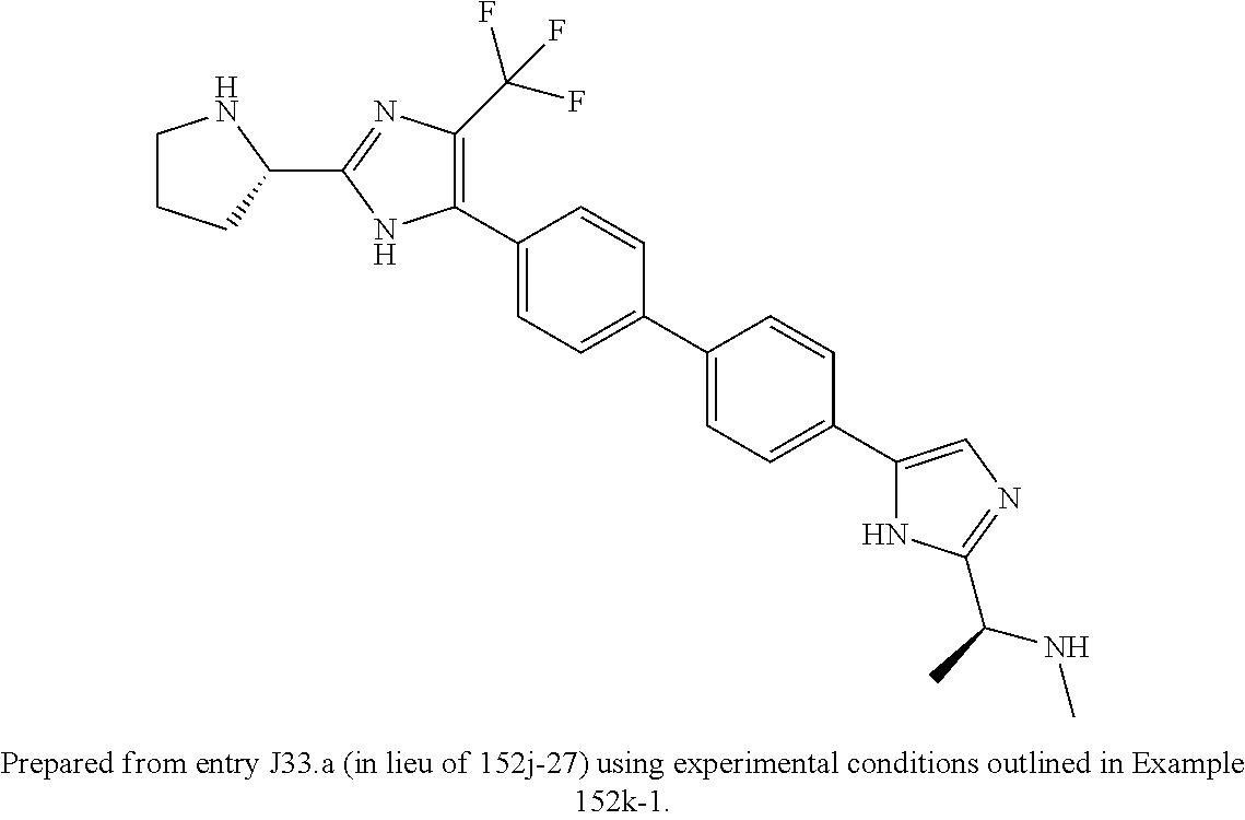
C1(C2=CC=C(C3=CC=C(C4=CN=C(C(C)NC)N4)C=C3)C=C2)=C(C(F)(F)F)N=C(C2NCCC2)N1
